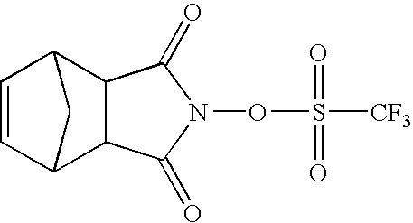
C1=CC2C3C(C1C2)C(=O)N(OS([CF3])(=O)=O)C3=O
